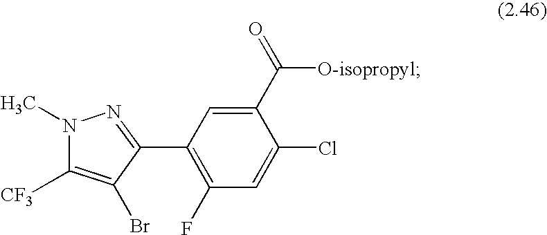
N1(C)C([CF3])=C(Br)C(C2=C(F)C=C(Cl)C(C([O-isopropyl])=O)=C2)=N1
